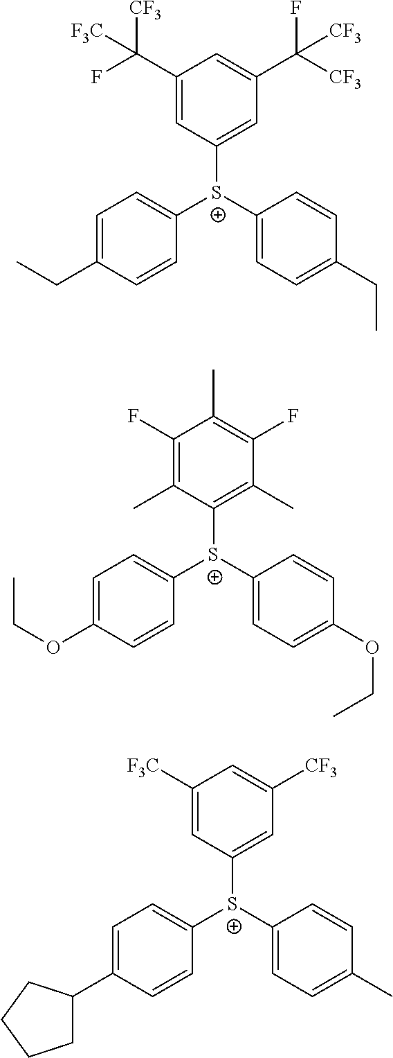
C1=C(CC)C=CC([S+](C2=CC=C(CC)C=C2)C2=CC(C([CF3])(F)[CF3])=CC(C(F)([CF3])[F3C])=C2)=C1.C1=C(OCC)C=CC([S+](C2=CC=C(OCC)C=C2)C2=C(C)C(F)=C(C)C(F)=C2C)=C1.C1=C(C2CCCC2)C=CC([S+](C2=CC=C(C)C=C2)C2=CC([CF3])=CC([F3C])=C2)=C1
